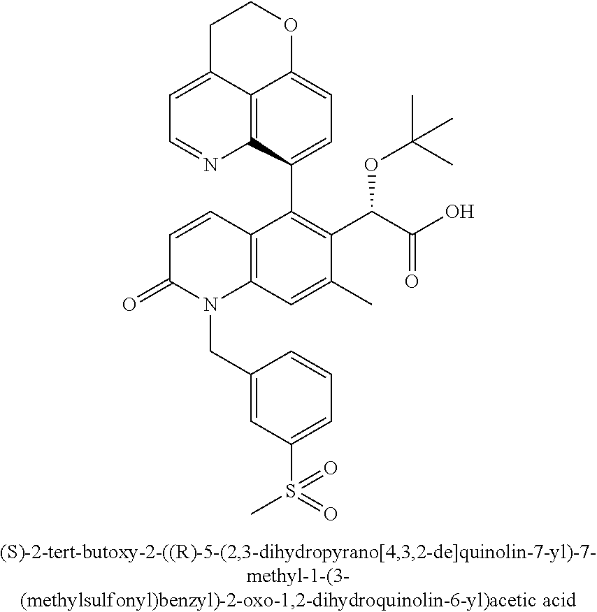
C1=CC2=C(N(CC3=CC(S(=O)(C)=O)=CC=C3)C1=O)C=C(C)C(C(C(O)=O)OC(C)(C)C)=C2C1=CC=C2C3=C1N=CC=C3CCO2
